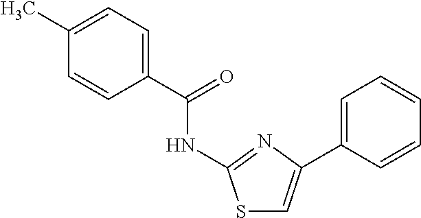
C1(C(=O)NC2=NC(C3=CC=CC=C3)=CS2)=CC=C(C)C=C1
